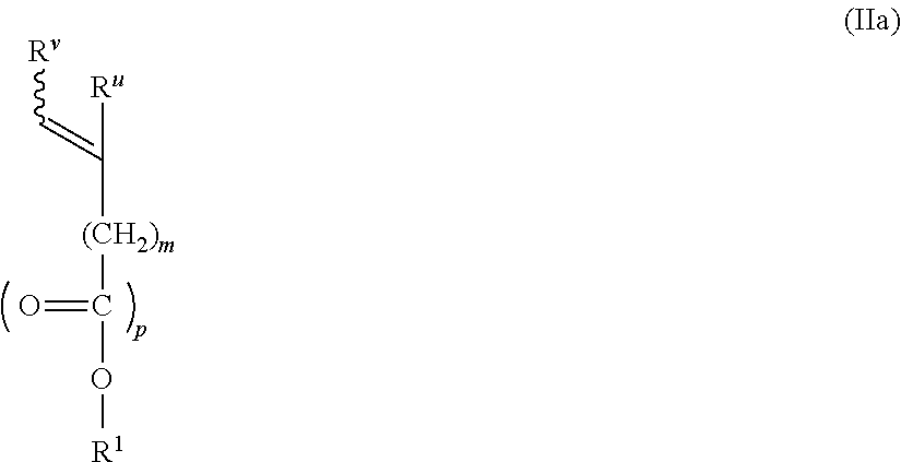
C(=C([(CH2)m]C(=O)O[R1])[Ru])[Rv]
